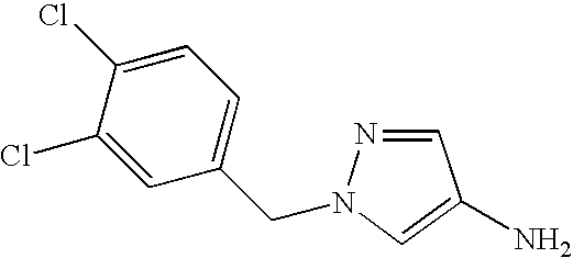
C1=NN(CC2=CC=C(Cl)C(Cl)=C2)C=C1N
